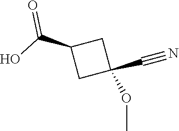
C1(C(O)=O)CC(C#N)(OC)C1
